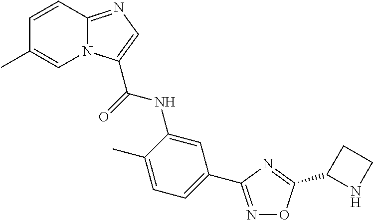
N1=C(C2=CC=C(C)C(NC(=O)C3=CN=C4N3C=C(C)C=C4)=C2)N=C(C2NCC2)O1
